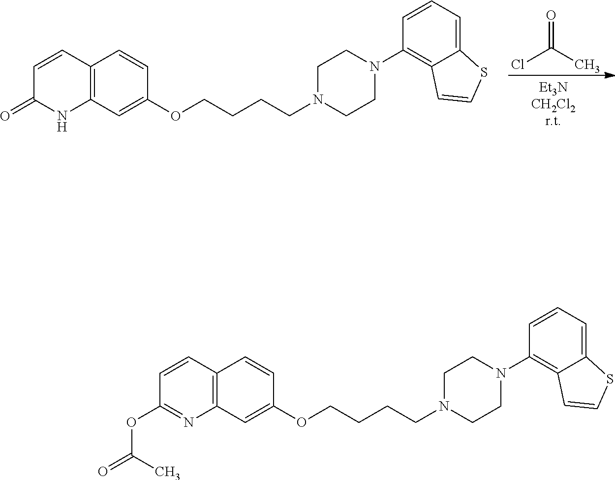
C1=CC(=O)NC2=C1C=CC(OCCCCN1CCN(C3=C4C(=CC=C3)SC=C4)CC1)=C2.ClC(C)=O.C1=CC(OC(=O)C)=NC2=C1C=CC(OCCCCN1CCN(C3=C4C(=CC=C3)SC=C4)CC1)=C2
